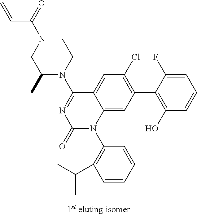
N1(C(C=C)=O)CCN(C2=NC(=O)N(C3=C(C(C)C)C=CC=C3)C3=CC(C4=C(O)C=CC=C4F)=C(Cl)C=C23)C(C)C1
